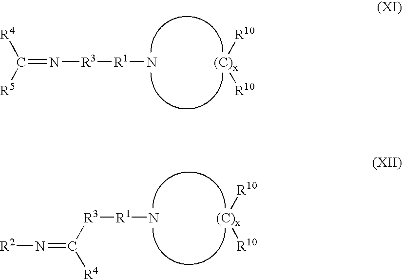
C(=N[R3][R1]N)([R5])[R4].[(C)x]([R10])[R10].[(C)x]([R10])[R10].C([R3][R1]N)(=N[R2])[R4]
